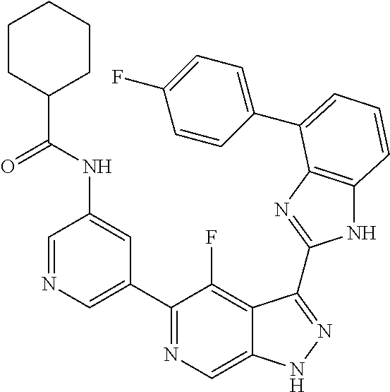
C1=NC=C(C2=NC=C3C(=C2F)C(C2=NC4=C(N2)C=CC=C4C2=CC=C(F)C=C2)=NN3)C=C1NC(C1CCCCC1)=O
